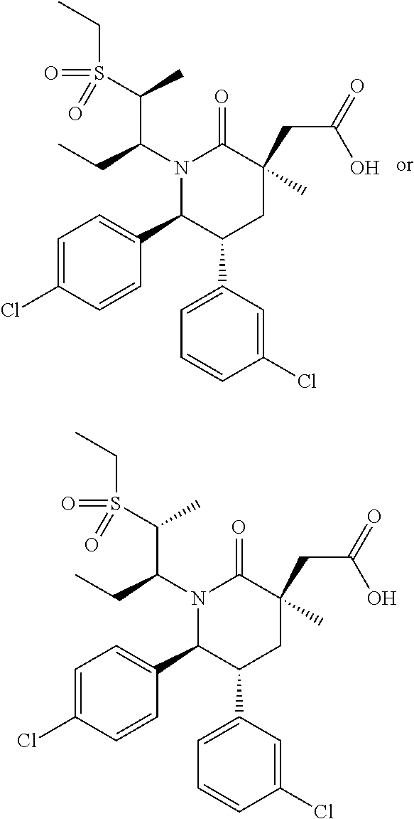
CCC(C(S(CC)(=O)=O)C)N1C(C2=CC=C(Cl)C=C2)C(C2=CC=CC(Cl)=C2)CC(C)(CC(=O)O)C1=O.CCC(C(S(CC)(=O)=O)C)N1C(C2=CC=C(Cl)C=C2)C(C2=CC=CC(Cl)=C2)CC(C)(CC(=O)O)C1=O
